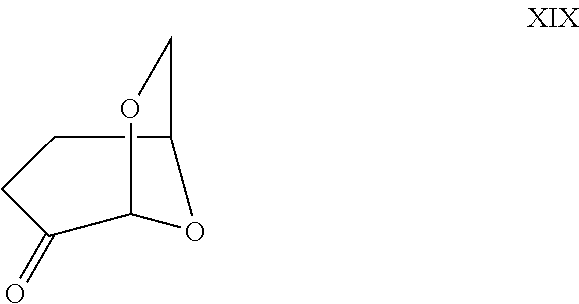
C1(=O)CCC2COC1O2
